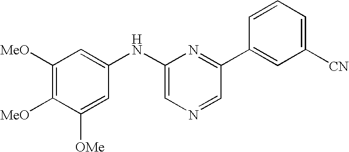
C1([MeO])=C([MeO])C([OMe])=CC(NC2=CN=CC(C3=CC([CN])=CC=C3)=N2)=C1
